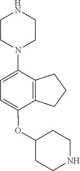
C1=C(OC2CCNCC2)C2=C(C(N3CCNCC3)=C1)CCC2
